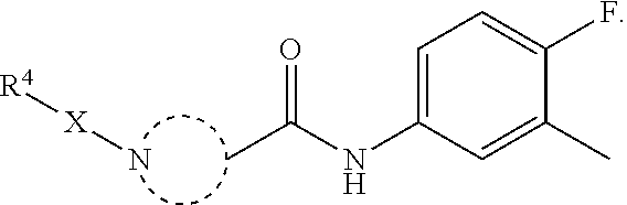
CC(NC1=CC=C(F)C(C)=C1)=O.[X](N)[R4]
